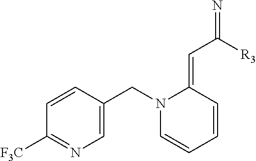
C1=CC(CN2C=CC=CC2=CC([R3])=N)=CN=C1[F3C]
